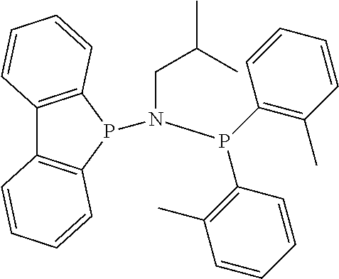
C12=C(P(N(P(C3=C(C)C=CC=C3)C3=C(C)C=CC=C3)CC(C)C)C3=C1C=CC=C3)C=CC=C2
